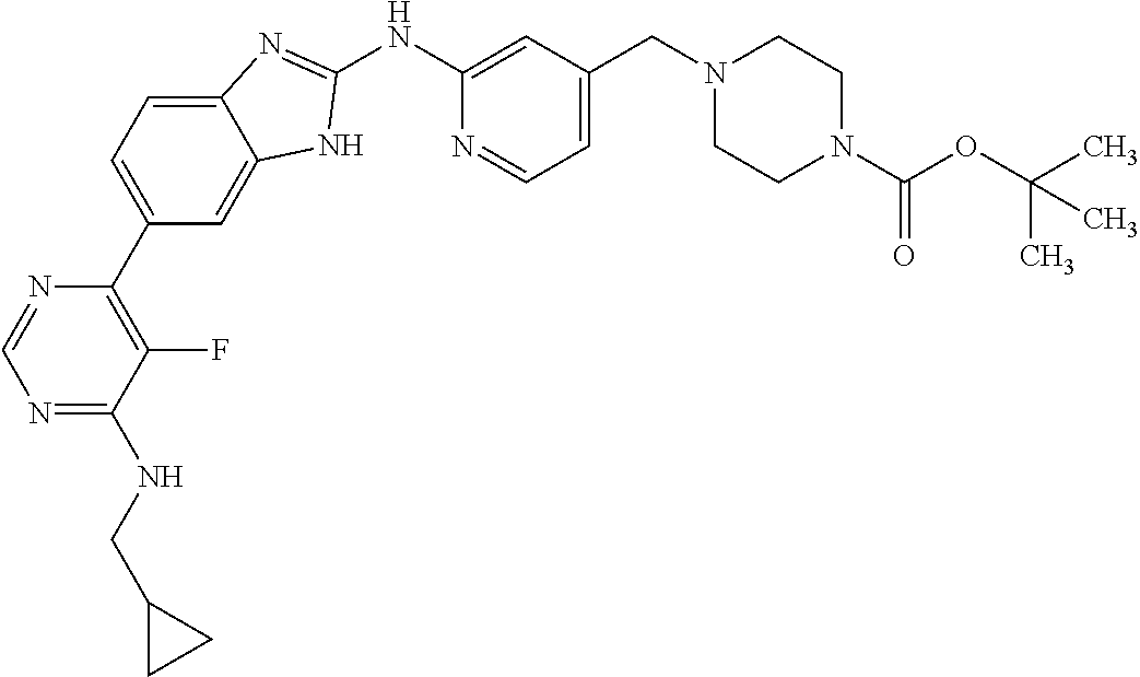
C1=C2C(=CC(C3=C(F)C(NCC4CC4)=NC=N3)=C1)NC(NC1=CC(CN3CCN(C(OC(C)(C)C)=O)CC3)=CC=N1)=N2
